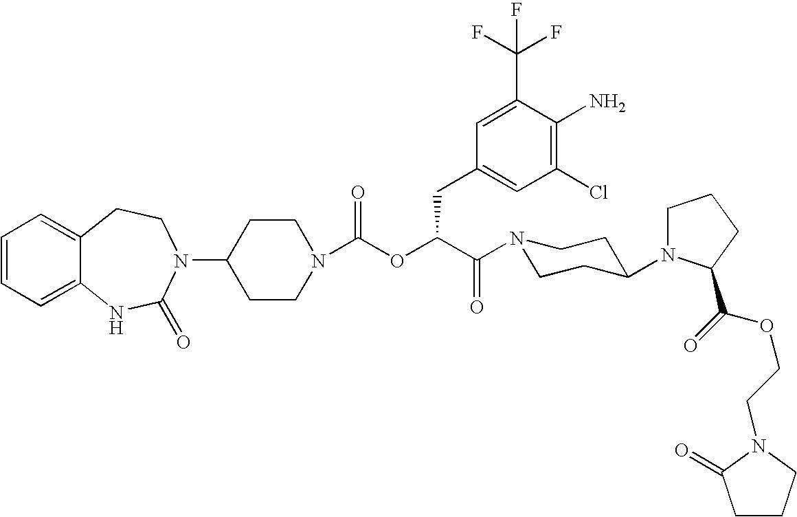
C1(N2C(=O)NC3=CC=CC=C3CC2)CCN(C(OC(C(=O)N2CCC(N3CCCC3C(=O)OCCN3CCCC3=O)CC2)CC2=CC(Cl)=C(N)C(C(F)(F)F)=C2)=O)CC1
